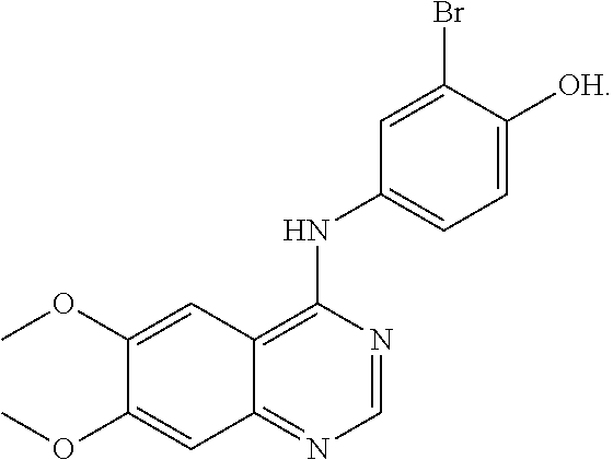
C12=C(NC3=CC=C([OH])C(Br)=C3)N=CN=C1C=C(OC)C(OC)=C2
